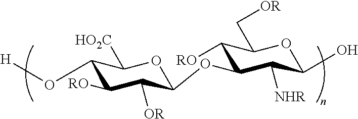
C1([RO])C([OR])C(OC2C([NHR])C(O)OC(C[OR])C2[RO])OC([HO2C])C1O[H]
